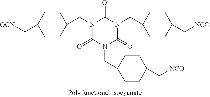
C1C(C[OCN])CCC(CN2C(=O)N(CC3CCC(C[NCO])CC3)C(=O)N(CC3CCC(C[NCO])CC3)C2=O)C1
